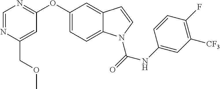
C(C1=CC(OC2=CC=C3C(=C2)C=CN3C(=O)NC2=CC([CF3])=C(F)C=C2)=NC=N1)OC
